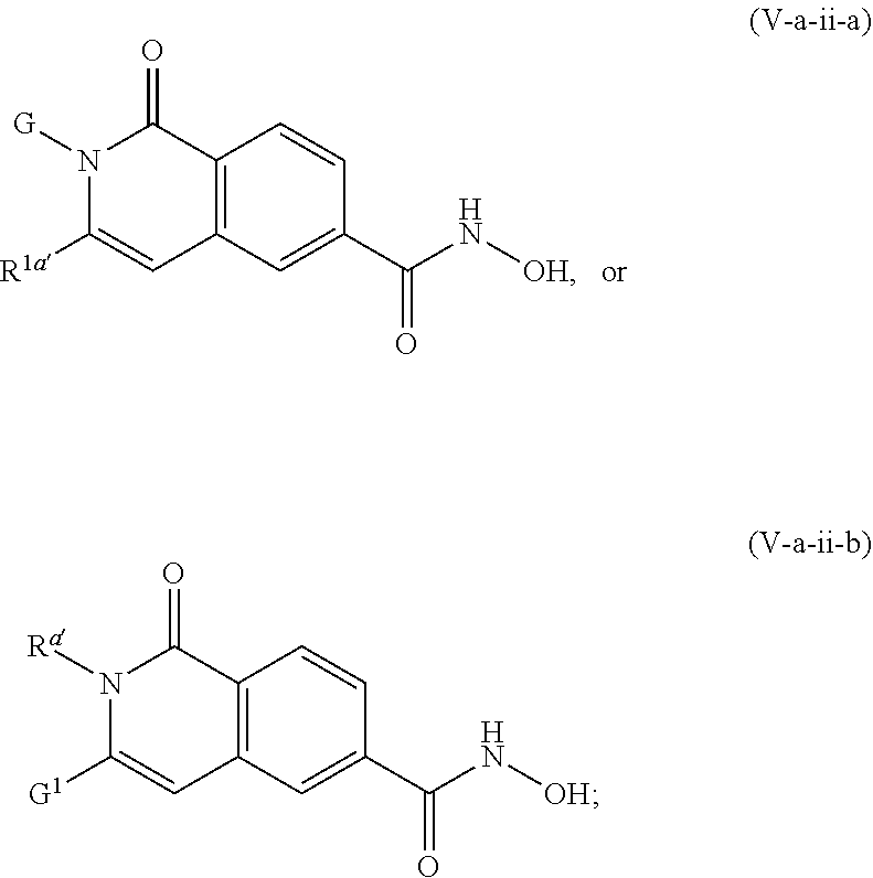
C12=C(C=C(C(N[OH])=O)C=C1)C=C([G1])N([Ra])C2=O.C12=C(C=C(C(N[OH])=O)C=C1)C=C([R1a])N([G])C2=O
